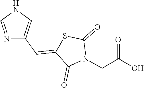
OC(CN1C(=O)SC(=CC2=CNC=N2)C1=O)=O
